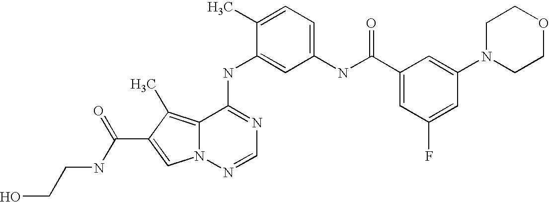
C1(C)=CC=C(NC(C2=CC(F)=CC(N3CCOCC3)=C2)=O)C=C1NC1=NC=NN2C1=C(C)C(C(NCCO)=O)=C2
